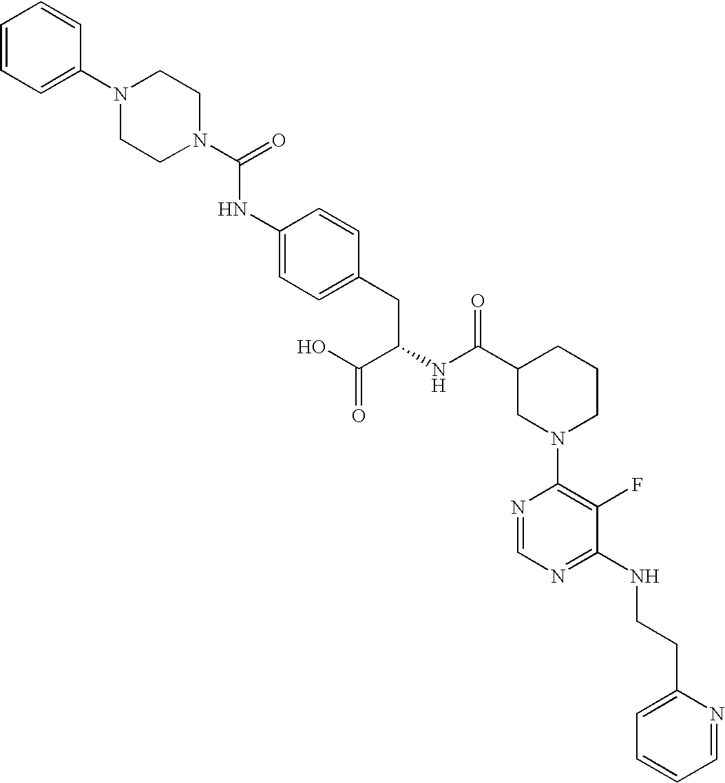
N1(C2=CC=CC=C2)CCN(C(=O)NC2=CC=C(CC(NC(C3CN(C4=C(F)C(NCCC5=CC=CC=N5)=NC=N4)CCC3)=O)C(O)=O)C=C2)CC1
